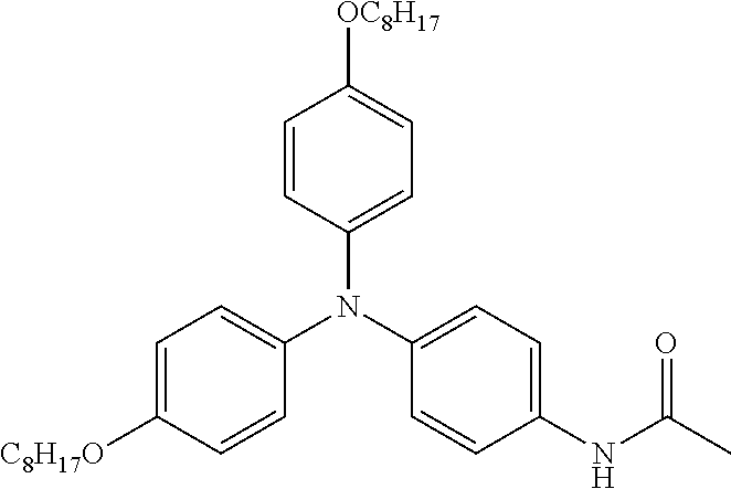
C1=CC(N(C2=CC=C(NC(C)=O)C=C2)C2=CC=C([C8H17O])C=C2)=CC=C1[OC8H17]
